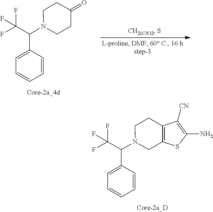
C1=CC(C(C(F)(F)F)N2CC3=C(CC2)C([CN])=C(N)S3)=CC=C1.C1=CC(C(C(F)(F)F)N2CCC(=O)CC2)=CC=C1
